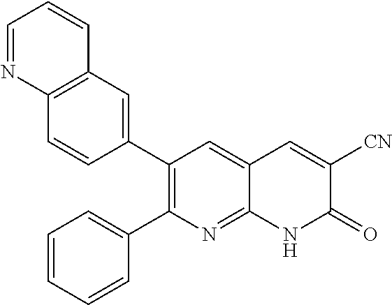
C12=C(C=C(C3=C(C4=CC=CC=C4)N=C4C(=C3)C=C([CN])C(=O)N4)C=C1)C=CC=N2
